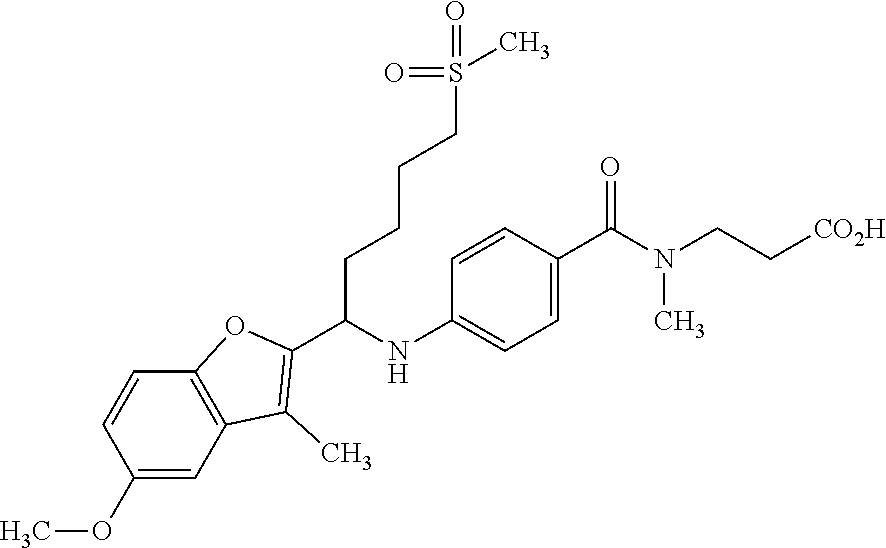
COC1=CC2=C(C=C1)OC(C(NC1=CC=C(C(=O)N(CC[CO2H])C)C=C1)CCCCS(C)(=O)=O)=C2C
